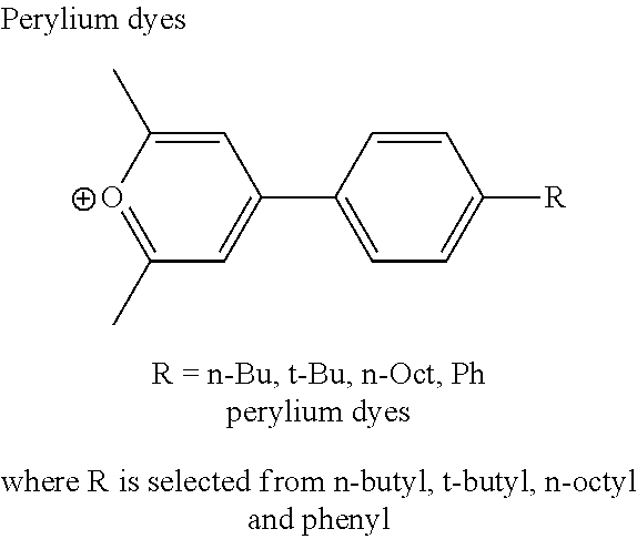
C1=C(C)[O+]=C(C)C=C1C1=CC=C([R])C=C1
